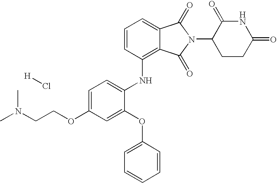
C1=C(OCCN(C)C)C=C(OC2=CC=CC=C2)C(NC2=C3C(=CC=C2)C(=O)N(C2CCC(=O)NC2=O)C3=O)=C1.[H]Cl
